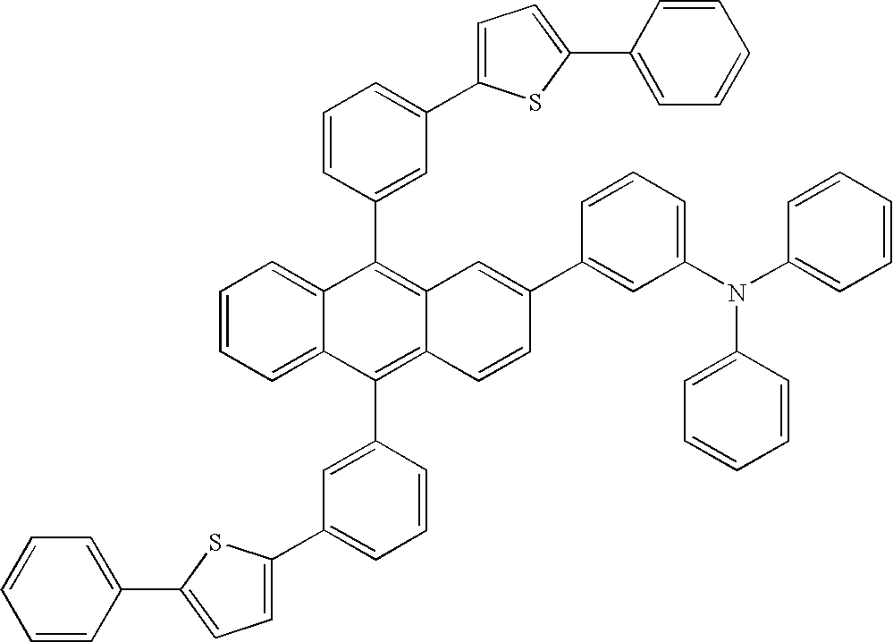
C1=CC=C2C(=C1)C(C1=CC(C3=CC=C(C4=CC=CC=C4)S3)=CC=C1)=C1C(=C2C2=CC(C3=CC=C(C4=CC=CC=C4)S3)=CC=C2)C=CC(C2=CC(N(C3=CC=CC=C3)C3=CC=CC=C3)=CC=C2)=C1
